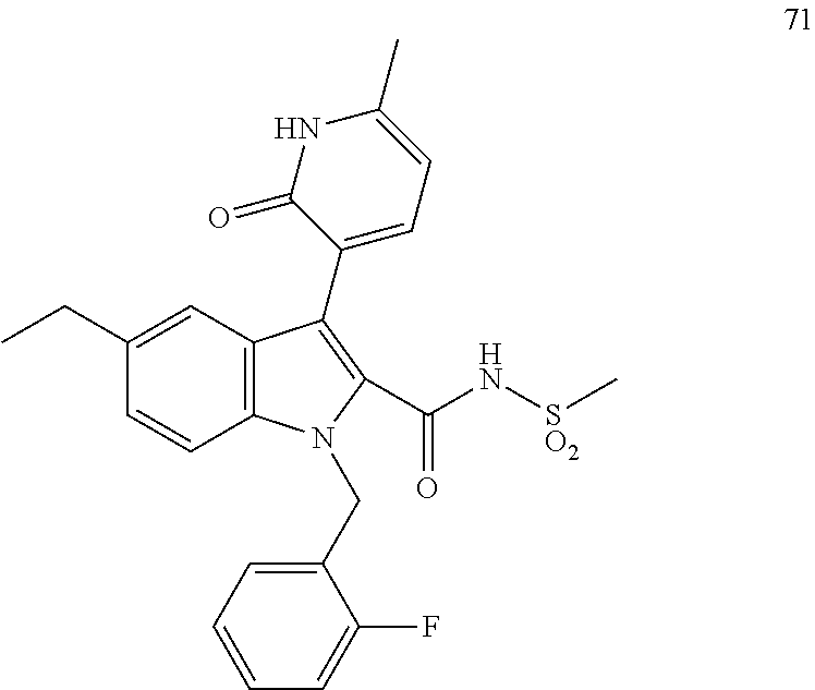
C1(CC)=CC2=C(C=C1)N(CC1=CC=CC=C1F)C(C(N[SO2]C)=O)=C2C1=CC=C(C)NC1=O
